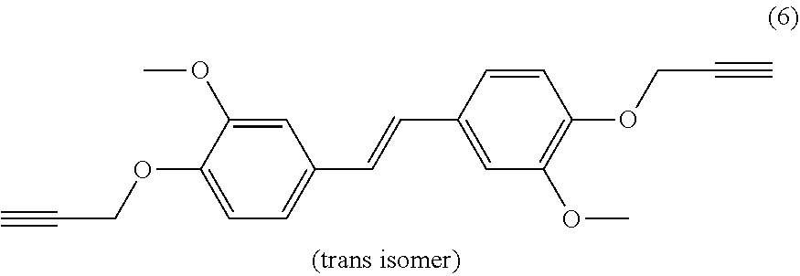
C1=C(OC)C(OCC#C)=CC=C1C=CC1=CC(OC)=C(OCC#C)C=C1
